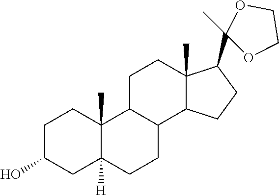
C1C(O)CC2([H])C(C)(C1)C1C(CC2)C2C(C)(CC1)C(C1(C)OCCO1)CC2
